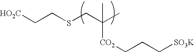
[HO2C]CCSCC(C)(C)[CO2]CCC[SO3K]
